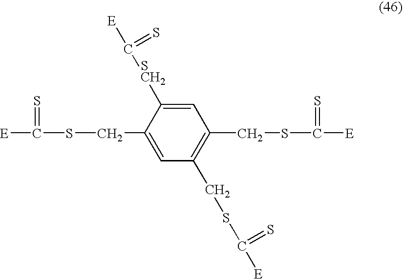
[E]C(=S)SCC1=CC(CSC([E])=S)=C(CSC([E])=S)C=C1[SCH2]C([E])=S
